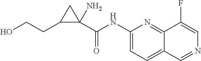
C1(NC(=O)C2(N)CC2CCO)=CC=C2C(=N1)C(F)=CN=C2
